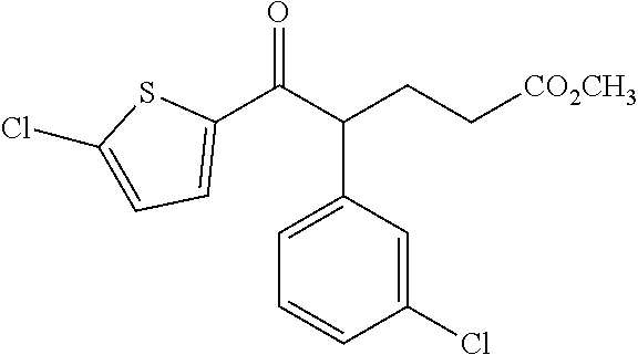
C1=CC(Cl)=CC(C(C(C2=CC=C(Cl)S2)=O)CC[CO2CH3])=C1
